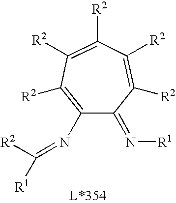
C1(N=C([R1])[R2])=C([R2])C([R2])=C([R2])C([R2])=C([R2])C1=N[R1]
